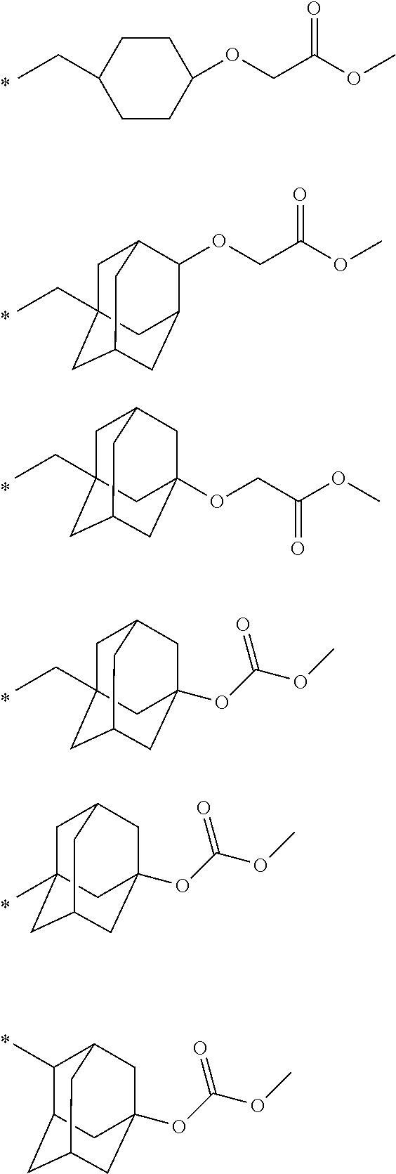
CCC1CCC(OCC(OC)=O)CC1.O(CC(OC)=O)C1C2CC3CC(CC)(CC1C3)C2.O(CC(OC)=O)C12CC3CC(CC)(CC(C1)C3)C2.C1C2(CC)CC3CC(OC(OC)=O)(CC1C3)C2.C1C2(C)CC3CC(OC(OC)=O)(CC1C3)C2.C1(C)C2CC3CC(OC(OC)=O)(CC1C3)C2
